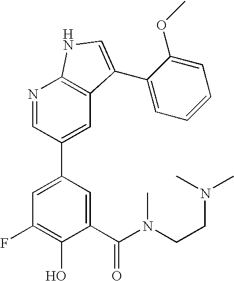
C1(C(N(CCN(C)C)C)=O)=CC(C2=CC3=C(N=C2)NC=C3C2=CC=CC=C2OC)=CC(F)=C1O
